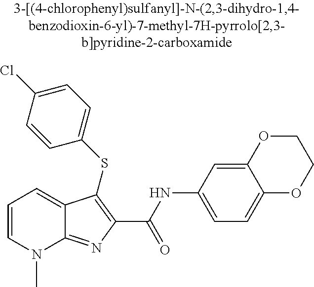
C(C1=C(SC2=CC=C(Cl)C=C2)C2=CC=CN(C)C2=N1)(NC1=CC=C2C(=C1)OCCO2)=O
